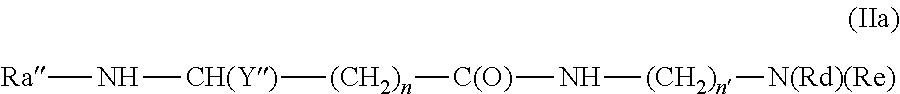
[Ra]N[CH(Y)][(CH2)n][C(O)]N[(CH2)n][N(Rd)(Re)]
